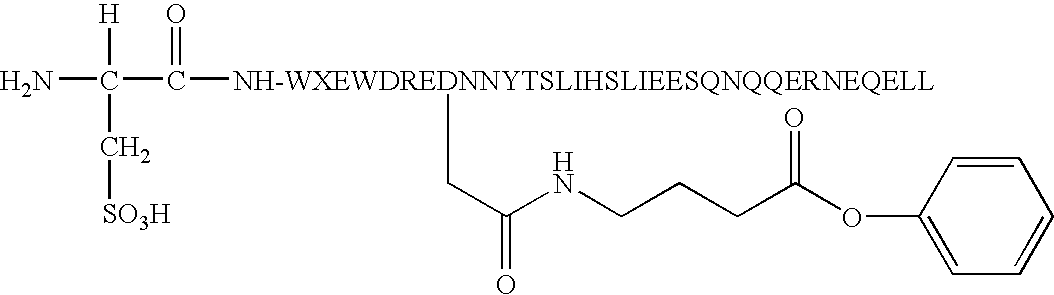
NC(C([NH-WXEWDREDNNYTSLIHSLIEESQNQQERNEQELL]CC(=O)NCCCC(OC1=CC=CC=C1)=O)=O)([H])C[SO3H]
